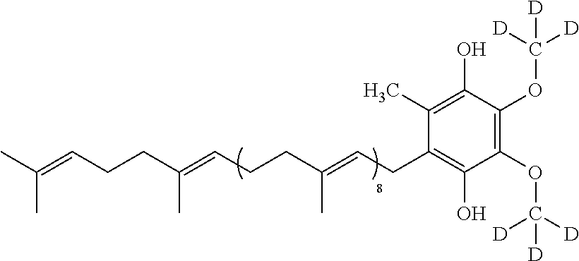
CC(=CCCC(=CCCC(=CCC1=C(O)C(OC([D])([D])[D])=C(OC([D])([D])[D])C(O)=C1C)C)C)C
